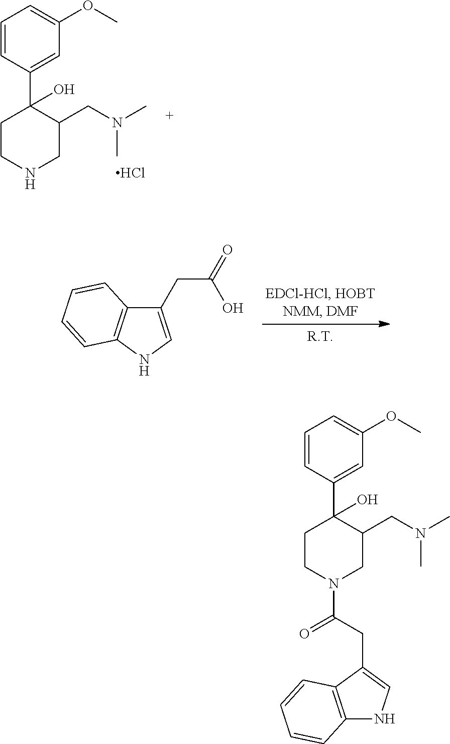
C1=CC(C2(O)CCNCC2CN(C)C)=CC(OC)=C1.Cl.C1=CC(C2(O)CCN(C(=O)CC3=CNC4=C3C=CC=C4)CC2CN(C)C)=CC(OC)=C1.C12=C(NC=C1CC(=O)O)C=CC=C2
